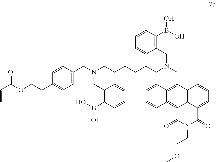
C1=CC(CN(CCCCCCN(CC2=C3C(=C4C5=C2C=CC=C5C(=O)N(CCOC)C4=O)C=CC=C3)CC2=C(B(O)O)C=CC=C2)CC2=C(B(O)O)C=CC=C2)=CC=C1CCOC(C=C)=O
